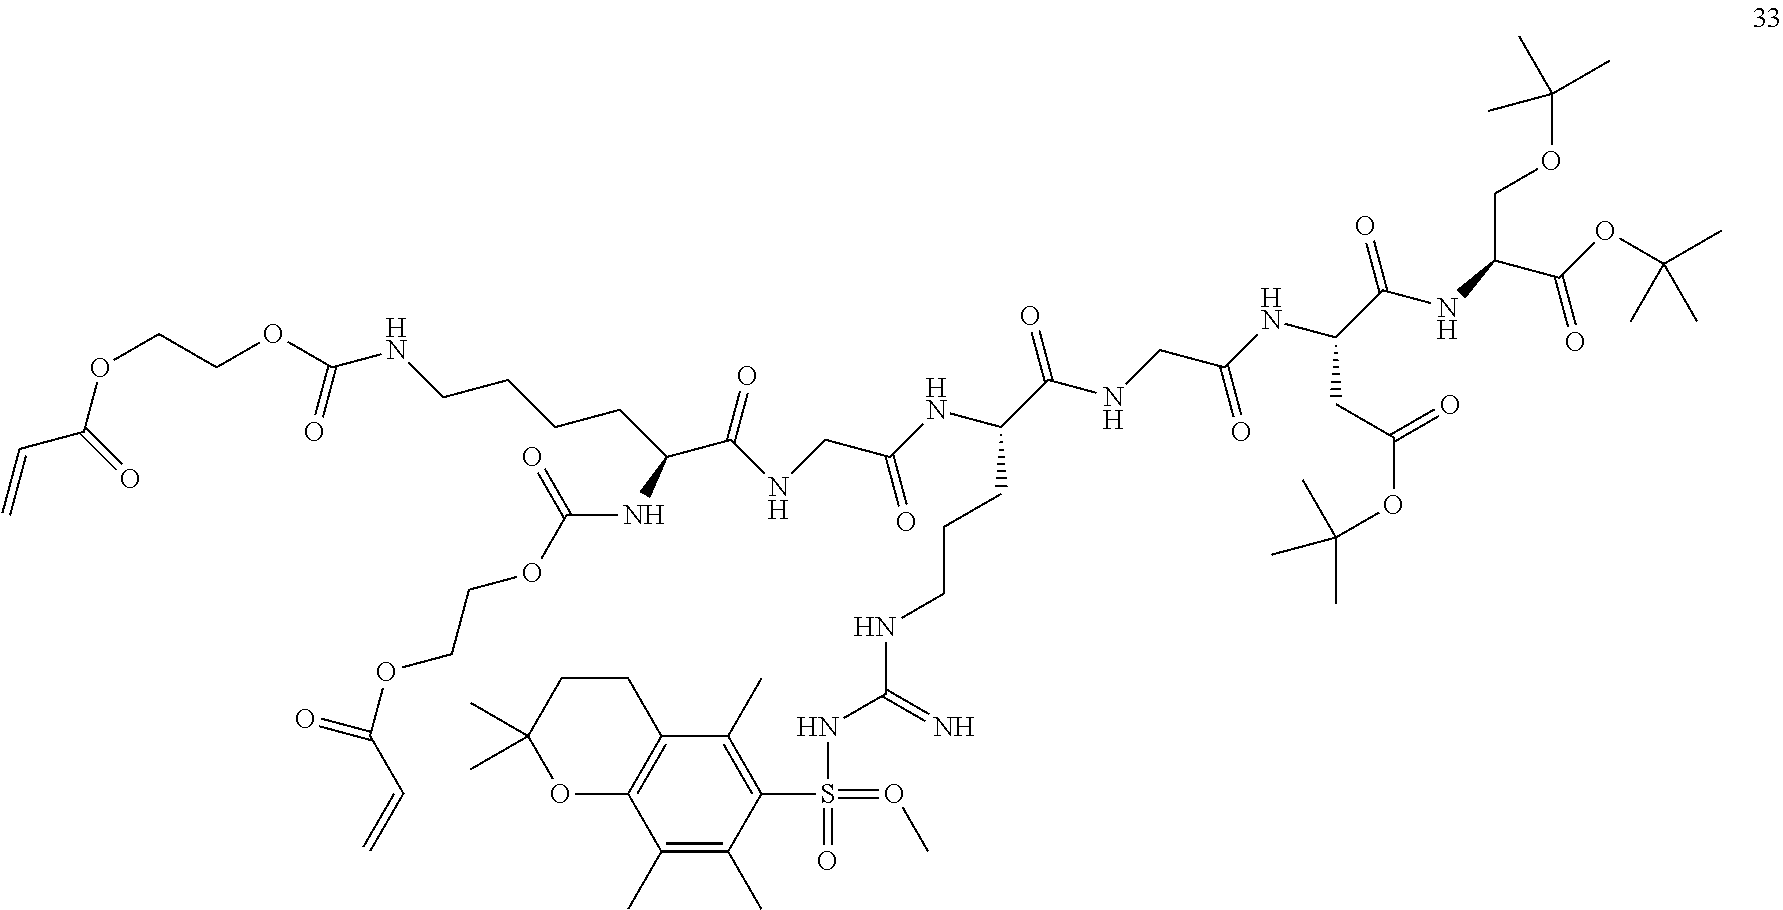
C=CC(OCCOC(NCCCCC(C(NCC(NC(C(NCC(NC(C(NC(C(OC(C)(C)C)=O)COC(C)(C)C)=O)CC(OC(C)(C)C)=O)=O)=O)CCCNC(NS(=O)(=OC)C1=C(C)C2=C(C(C)=C1C)OC(C)(C)CC2)=N)=O)=O)NC(OCCOC(=O)C=C)=O)=O)=O
